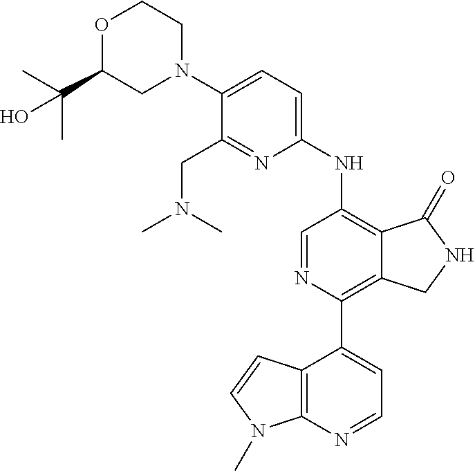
C1(C2=C3C(=C(NC4=CC=C(N5CCOC(C(C)(C)O)C5)C(CN(C)C)=N4)C=N2)C(=O)NC3)=CC=NC2=C1C=CN2C
